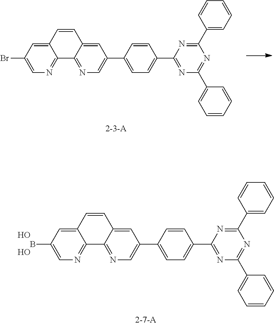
C12=NC=C(B)C=C1C=CC1=CC(C3=CC=C(C4=NC(C5=CC=CC=C5)=NC(C5=CC=CC=C5)=N4)C=C3)=CN=C21.O.O.C12=NC=C(Br)C=C1C=CC1=CC(C3=CC=C(C4=NC(C5=CC=CC=C5)=NC(C5=CC=CC=C5)=N4)C=C3)=CN=C21
